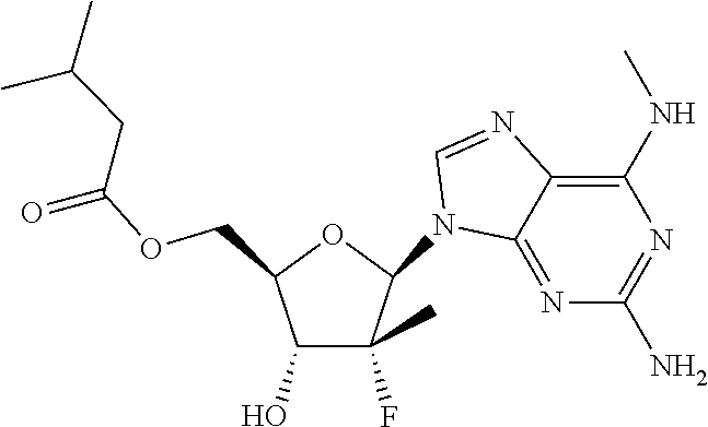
C(OCC1C(O)C(C)(F)C(N2C3=NC(N)=NC(NC)=C3N=C2)O1)(=O)CC(C)C
